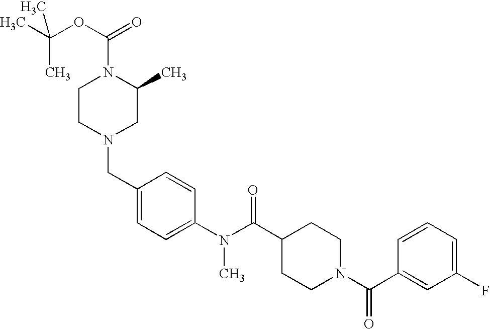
CC(OC(=O)N1CCN(CC2=CC=C(N(C(C3CCN(C(C4=CC(F)=CC=C4)=O)CC3)=O)C)C=C2)CC1C)(C)C
